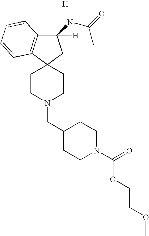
C1(NC(=O)C)([H])C2=C(C3(C1)CCN(CC1CCN(C(=O)OCCOC)CC1)CC3)C=CC=C2.[H]
